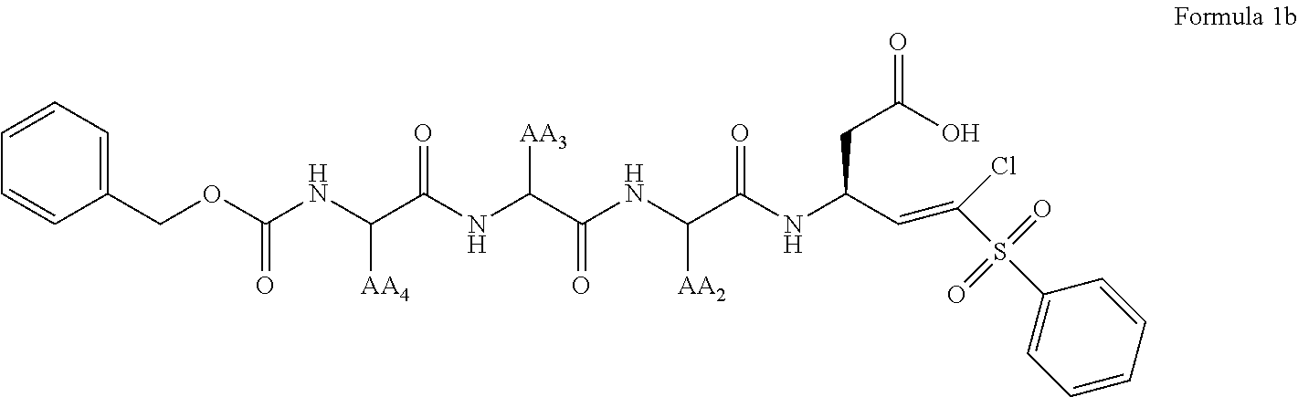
C(NC(C(NC(C(NC(C(NC(C=C(S(C1=CC=CC=C1)(=O)=O)Cl)CC(=O)O)=O)[AA2])=O)[AA3])=O)[AA4])(OCC1=CC=CC=C1)=O
